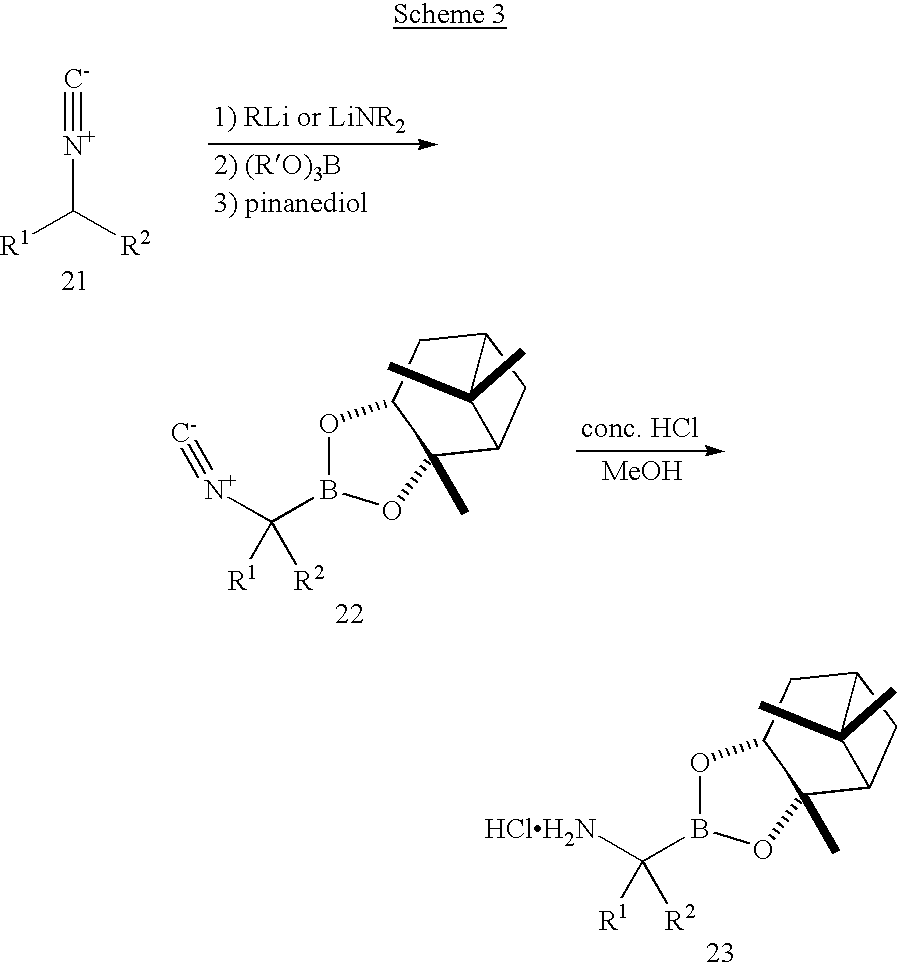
O1B(C([HClH2N])([R2])[R1])OC2(C)C1CC1CC2C1(C)C.[R1]C([R2])[N+]#[C-].O1B(C([N+]#[C-])([R2])[R1])OC2(C)C1CC1CC2C1(C)C.[MeOH]
